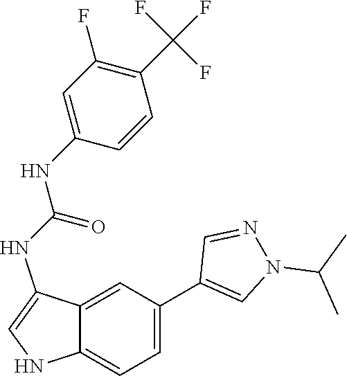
C12=CC=C(C3=CN(C(C)C)N=C3)C=C1C(NC(NC1=CC(F)=C(C(F)(F)F)C=C1)=O)=CN2
